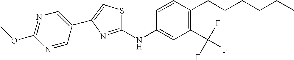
C1(OC)=NC=C(C2=CSC(NC3=CC(C(F)(F)F)=C(CCCCCC)C=C3)=N2)C=N1
